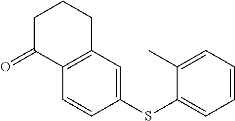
C1=CC(SC2=CC=CC=C2C)=CC2=C1C(=O)CCC2
